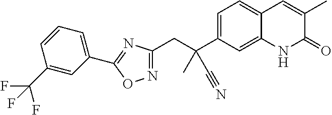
C(CC1=NOC(C2=CC=CC(C(F)(F)F)=C2)=N1)(C1=CC=C2C(=C1)NC(=O)C(C)=C2)(C)C#N
